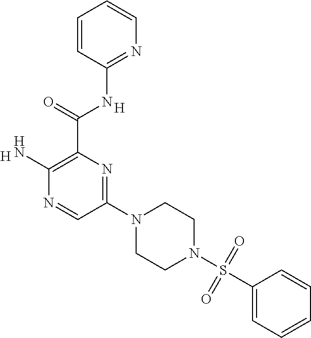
C(C1=C(N)N=CC(N2CCN(S(C3=CC=CC=C3)(=O)=O)CC2)=N1)(=O)NC1=NC=CC=C1.[H].[H]
